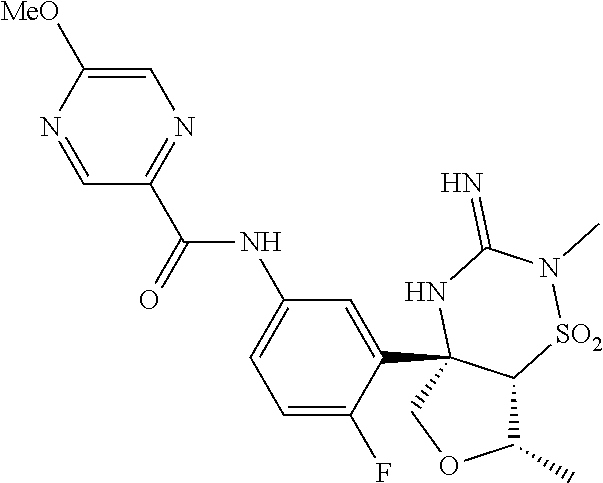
C1(C)C2C(C3=CC(NC(C4=NC=C([MeO])N=C4)=O)=CC=C3F)(CO1)NC(=N)N(C)[SO2]2
